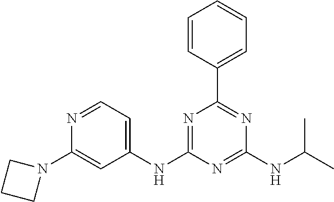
C1(NC2=NC(C3=CC=CC=C3)=NC(NC(C)C)=N2)=CC=NC(N2CCC2)=C1
